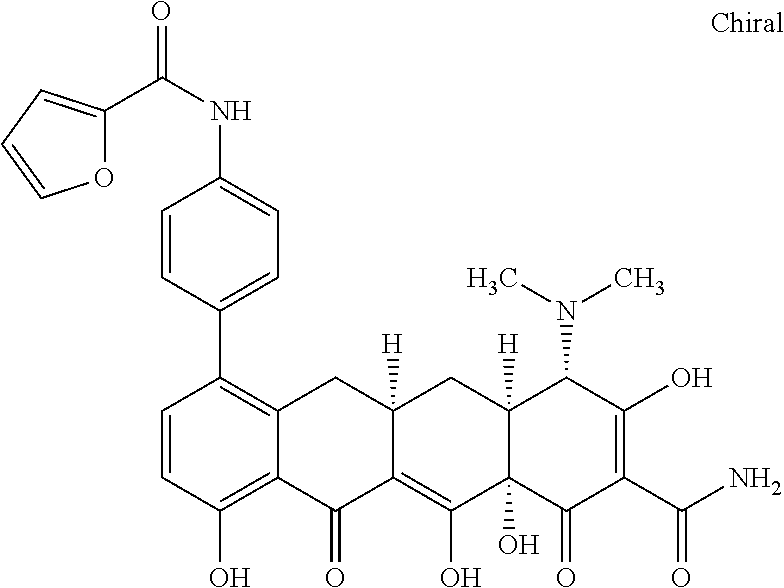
C12([H])C(O)(C(=O)C(C(N)=O)=C(O)C1N(C)C)C(O)=C1C([H])(C2)CC2=C(C3=CC=C(NC(=O)C4=CC=CO4)C=C3)C=CC(O)=C2C1=O
